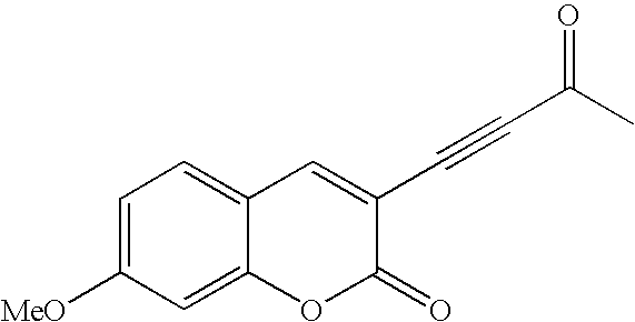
C1=C([MeO])C=C2C(=C1)C=C(C#CC(C)=O)C(=O)O2
